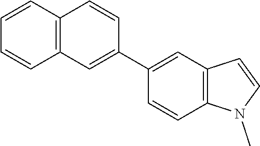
C1=CC2=C(C=C1)C=C(C1=CC3=C(C=C1)N(C)C=C3)C=C2
